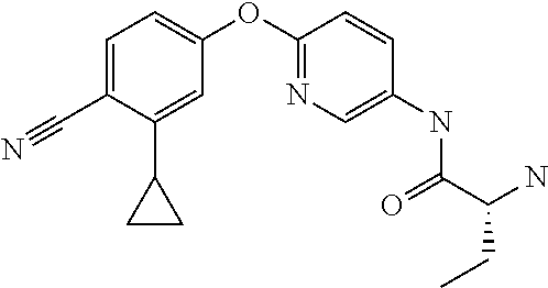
C1=C(C#N)C(C2CC2)=CC(OC2=NC=C(NC(C(N)CC)=O)C=C2)=C1
